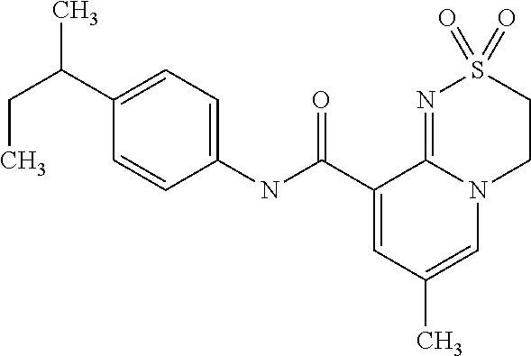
C1(C(CC)C)=CC=C(NC(C2=CC(C)=CN3C2=NS(=O)(=O)CC3)=O)C=C1
